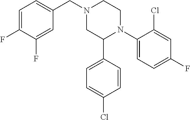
C1(N2CCN(CC3=CC=C(F)C(F)=C3)CC2C2=CC=C(Cl)C=C2)=CC=C(F)C=C1Cl
